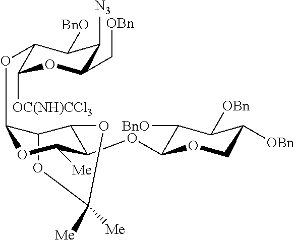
C12C(OC3C([OC(NH)CCl3])OC(C[OBn])C([N3])C3[BnO])OC([Me])C(OC3C([BnO])C([OBn])C([OBn])CO3)C1OC([Me])([Me])O2
